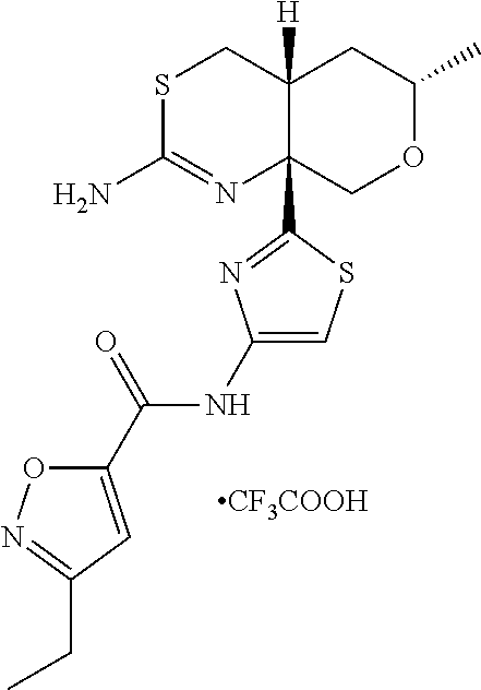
S1C(N)=NC2(C3=NC(NC(C4=CC(CC)=NO4)=O)=CS3)C([H])(C1)CC(C)OC2.[CF3COOH]
